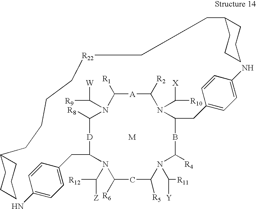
N1(C([W])[R9])C([R1])[A]C([R2])N(C([X])[R10])C(CC2=CC=C(N)C=C2)BC([R4])N(C([Y])[R11])C([R5])CC([R6])N(C([Z])[R12])C(CC2=CC=C(N)C=C2)[D]C1[R8].C1CCCC(CCCC[R22]CCC2CCCCC2)C1.[M]
